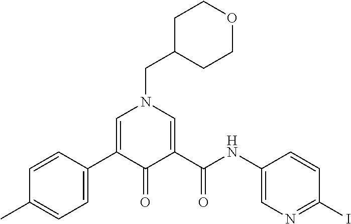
C1=C(C2=CN(CC3CCOCC3)C=C(C(NC3=CN=C(I)C=C3)=O)C2=O)C=CC(C)=C1
